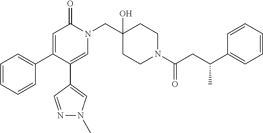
N1(CC2(O)CCN(C(=O)CC(C3=CC=CC=C3)C)CC2)C(=O)C=C(C2=CC=CC=C2)C(C2=CN(C)N=C2)=C1
